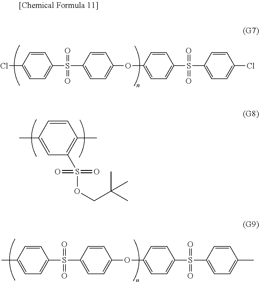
CC1=CC(S(OCC(C)(C)C)(=O)=O)=C(C)C=C1.ClC1=CC=C(S(C2=CC=C(OC3=CC=C(S(C4=CC=C(Cl)C=C4)(=O)=O)C=C3)C=C2)(=O)=O)C=C1.CC1=CC=C(S(C2=CC=C(OC3=CC=C(S(C4=CC=C(C)C=C4)(=O)=O)C=C3)C=C2)(=O)=O)C=C1
